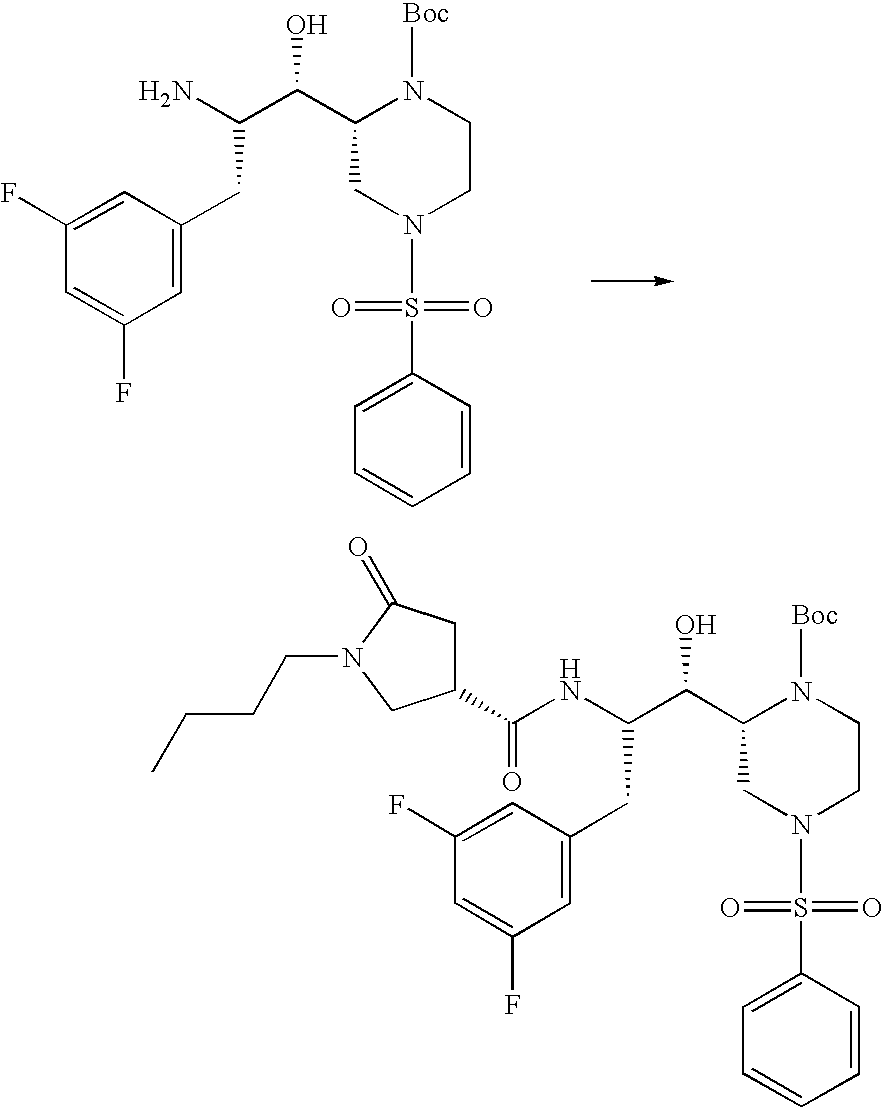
C1(C(C(N)CC2=CC(F)=CC(F)=C2)O)CN(S(=O)(=O)C2=CC=CC=C2)CCN1[Boc].C1(C(C(NC(C2CC(=O)N(CCCC)C2)=O)CC2=CC(F)=CC(F)=C2)O)CN(S(=O)(=O)C2=CC=CC=C2)CCN1[Boc]
